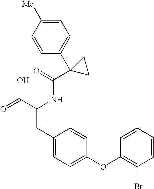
C(=O)(NC(C(=O)O)=CC1=CC=C(OC2=C(Br)C=CC=C2)C=C1)C1(C2=CC=C([Me])C=C2)CC1
